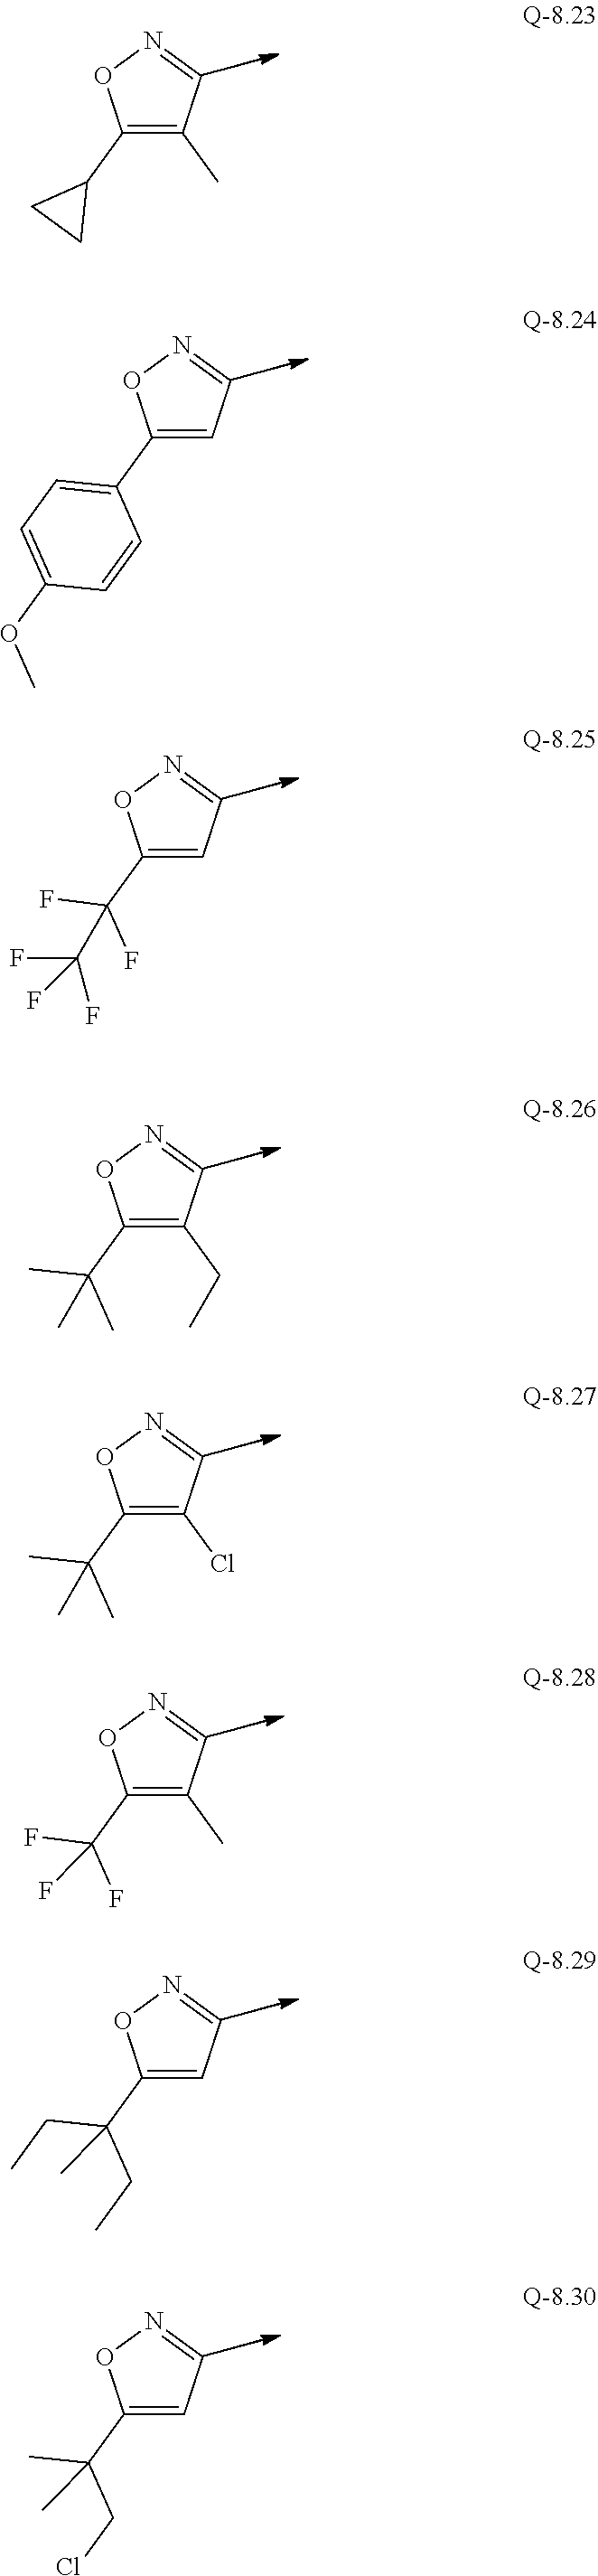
C1(C2CC2)=C(C)C=NO1.C1(C2=CC=C(OC)C=C2)=CC=NO1.C1(C(F)(F)C(F)(F)F)=CC=NO1.C1(C(C)(C)C)=C(CC)C=NO1.C1(C(C)(C)C)=C(Cl)C=NO1.C1(C(F)(F)F)=C(C)C=NO1.C1(C(CC)(CC)C)=CC=NO1.C1(C(C)(CCl)C)=CC=NO1
